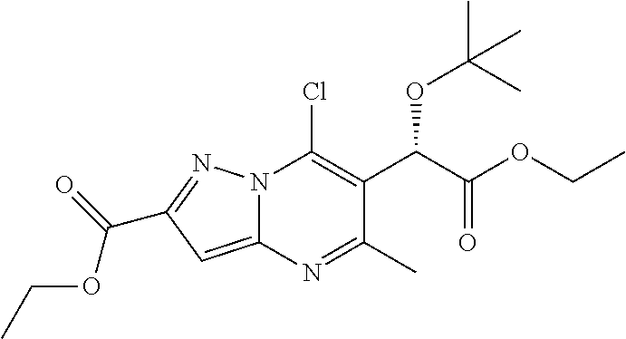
N12C(=CC(C(=O)OCC)=N1)N=C(C)C(C(C(OCC)=O)OC(C)(C)C)=C2Cl
